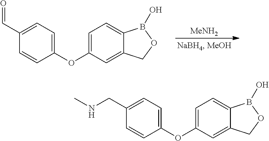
C1(C=O)=CC=C(OC2=CC=C3C(=C2)COB3O)C=C1.[MeNH2].C1(CNC)=CC=C(OC2=CC=C3C(=C2)COB3O)C=C1
